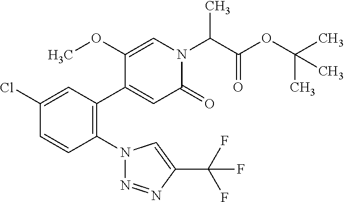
C1(Cl)=CC(C2=CC(=O)N(C(C(OC(C)(C)C)=O)C)C=C2OC)=C(N2N=NC(C(F)(F)F)=C2)C=C1
